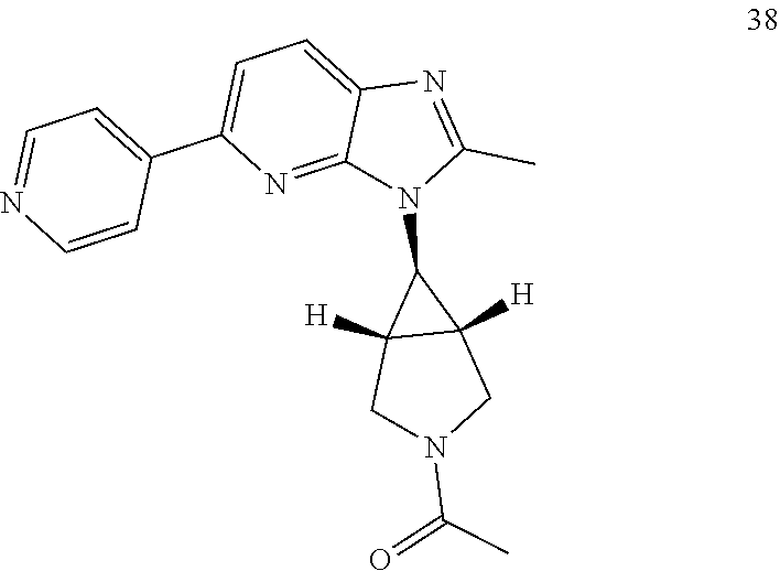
O=C(N1CC2([H])C(N3C4=NC(C5=CC=NC=C5)=CC=C4N=C3C)C2([H])C1)C
